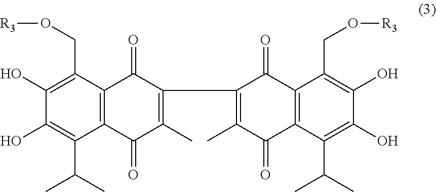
C1(O)=C(C(C)C)C2=C(C(CO[R3])=C1O)C(=O)C(C1=C(C)C(=O)C3=C(C1=O)C(CO[R3])=C(O)C(O)=C3C(C)C)=C(C)C2=O
